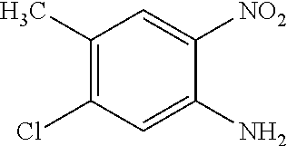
C1(C)=C(Cl)C=C(N)C([NO2])=C1
